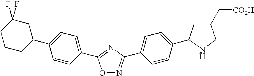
O1N=C(C2=CC=C(C3CC(C[CO2H])CN3)C=C2)N=C1C1=CC=C(C2CC(F)(F)CCC2)C=C1
